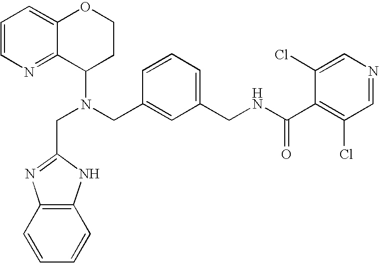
N(CC1=CC(CNC(C2=C(Cl)C=NC=C2Cl)=O)=CC=C1)(C1CCOC2=CC=CN=C12)CC1=NC2=C(C=CC=C2)N1
